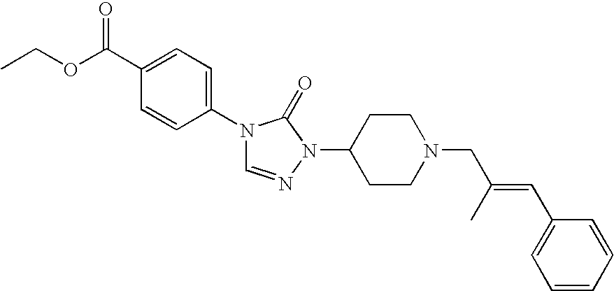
C1(N2C=NN(C3CCN(CC(=CC4=CC=CC=C4)C)CC3)C2=O)=CC=C(C(OCC)=O)C=C1
